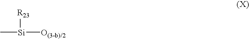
C[Si]([O(3-b)/2])[R23]
